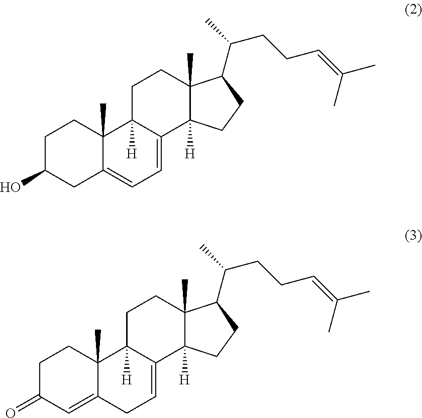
C1C(=O)C=C2C(C)(C1)C1([H])C(=CC2)C2([H])C(C)(CC1)C(C(C)CCC=C(C)C)CC2.C1C(O)CC2=CC=C3C([H])(C2(C)C1)CCC1(C)C3([H])CCC1C(C)CCC=C(C)C
